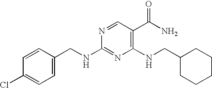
C1=C(CNC2=NC(NCC3CCCCC3)=C(C(=O)N)C=N2)C=CC(Cl)=C1
